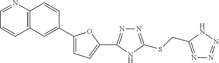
C1(C2=CC3=C(C=C2)N=CC=C3)=CC=C(C2=NN=C(SCC3=NN=NN3)N2)O1
